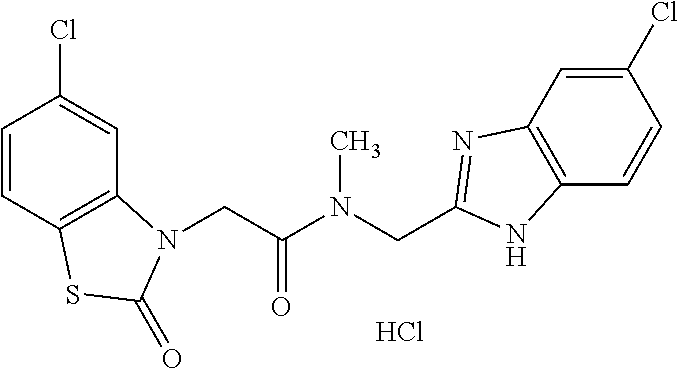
C1=CC2=C(C=C1Cl)N(CC(N(CC1=NC3=C(C=CC(Cl)=C3)N1)C)=O)C(=O)S2.Cl
